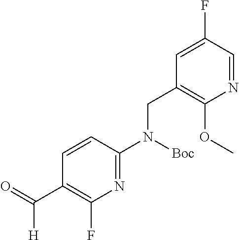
C1=CC(N([Boc])CC2=C(OC)N=CC(F)=C2)=NC(F)=C1C(=O)[H]
